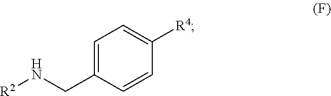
C1=C(CN[R2])C=CC([R4])=C1
